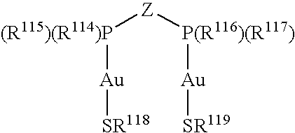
[(R115)(R114)P]([Z][P(R116)(R117)][Au][SR119])[Au][SR118]
